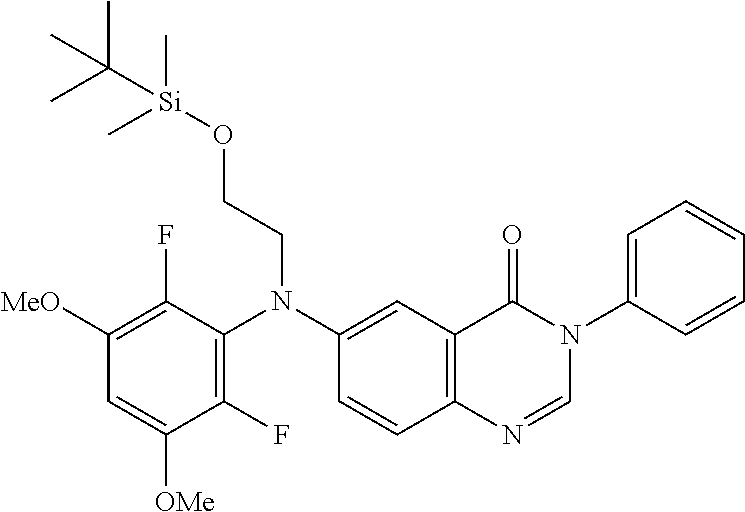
C1(F)=C(N(C2=CC3=C(C=C2)N=CN(C2=CC=CC=C2)C3=O)CCO[Si](C)(C(C)(C)C)C)C(F)=C([MeO])C=C1[OMe]
